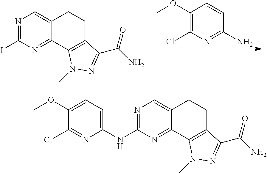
C1(OC)=C(Cl)N=C(N)C=C1.C1CC2=CN=C(I)N=C2C2=C1C(C(N)=O)=NN2C.C1CC2=CN=C(NC3=CC=C(OC)C(Cl)=N3)N=C2C2=C1C(C(N)=O)=NN2C
